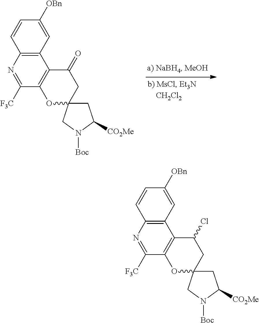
C12=C(N=C([F3C])C3=C1C(=O)CC1(O3)CC([CO2Me])N([Boc])C1)C=CC([OBn])=C2.C12=C(N=C([F3C])C3=C1C(Cl)CC1(O3)CC([CO2Me])N([Boc])C1)C=CC([OBn])=C2
